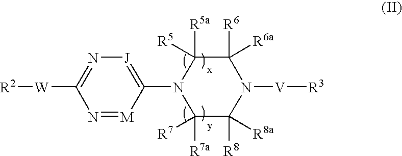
[R2][W]C1=N[J]=C(N2C([R7a])([R7])C([R8])([R8a])N([V][R3])C([R6])([R6a])C2([R5a])[R5])[M]=N1
